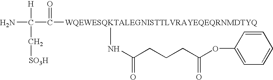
[WQEWESQKTALEGNISTTLVRAYEQEQRNMDTYQ](C(C(N)([H])C[SO3H])=O)NC(CCCC(OC1=CC=CC=C1)=O)=O
